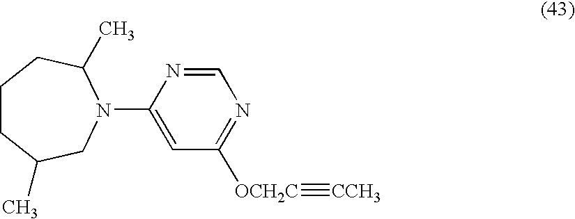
C1(N2CC(C)CCCC2C)=CC([OCH2C]#[CCH3])=NC=N1
